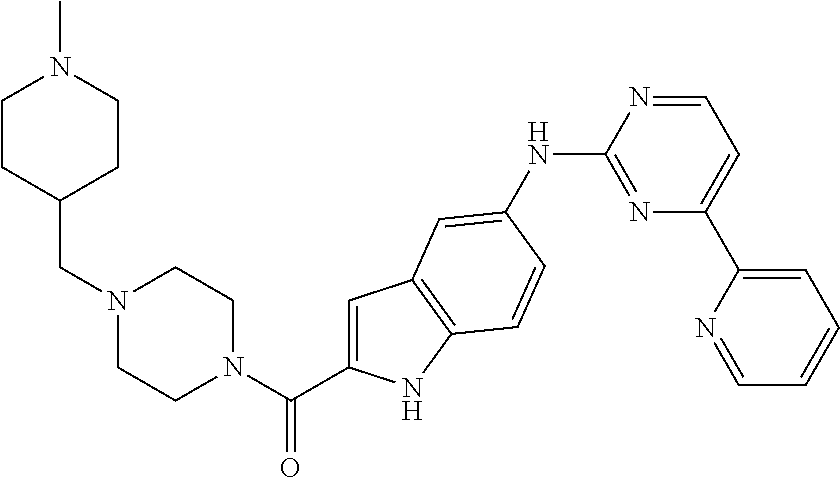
C1=NC(NC2=CC3=C(NC(C(N4CCN(CC5CCN(C)CC5)CC4)=O)=C3)C=C2)=NC(C2=CC=CC=N2)=C1
